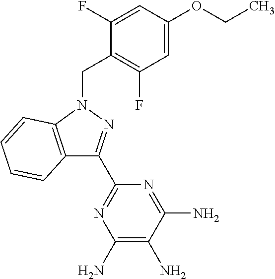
C1=C(OCC)C=C(F)C(CN2C3=C(C(C4=NC(N)=C(N)C(N)=N4)=N2)C=CC=C3)=C1F
